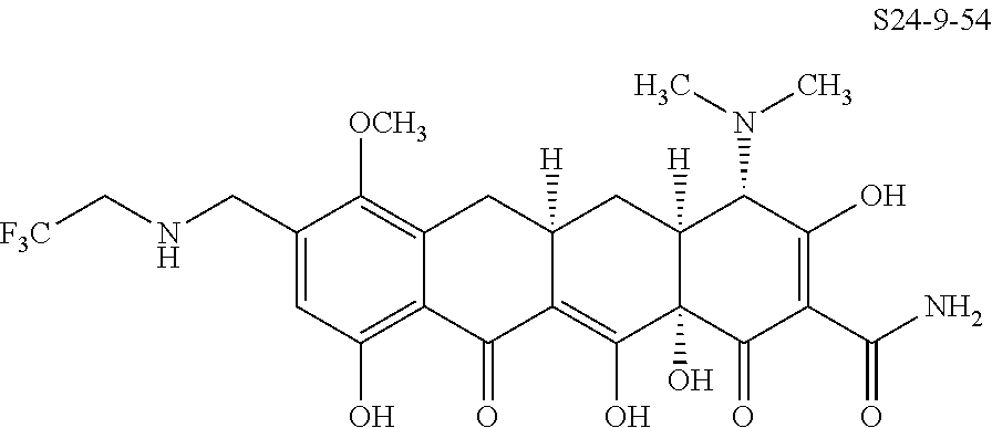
C1(CNC[F3C])=CC(O)=C2C(=C1[OCH3])CC1([H])C(=C(O)C3(O)C([H])(C1)C(N(C)C)C(O)=C(C(N)=O)C3=O)C2=O
